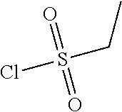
O=S(=O)(CC)Cl
